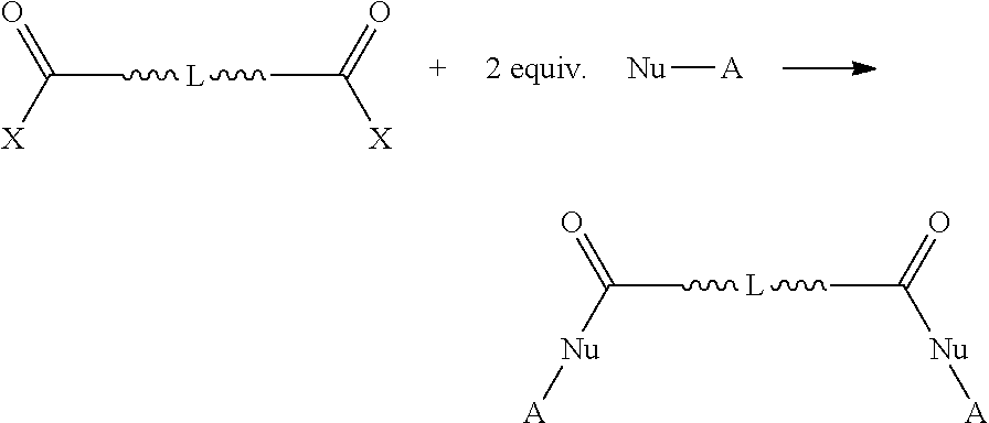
C(C[L]CC([X])=O)([X])=O.[Nu][A].C(C[L]CC([Nu][A])=O)([Nu][A])=O
